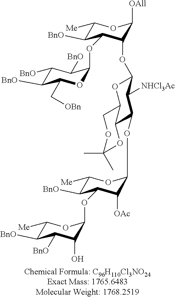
C1([Me])C([BnO])C(OC2OC(C[OBn])C([BnO])C([BnO])C2[BnO])C(OC2OC3C(C(OC4C([OAc])C(OC5C(O)C([BnO])C([BnO])C([Me])O5)C([BnO])C([Me])O4)C2[NHCl3Ac])OC(C)(C)OC3)C([OAll])O1
